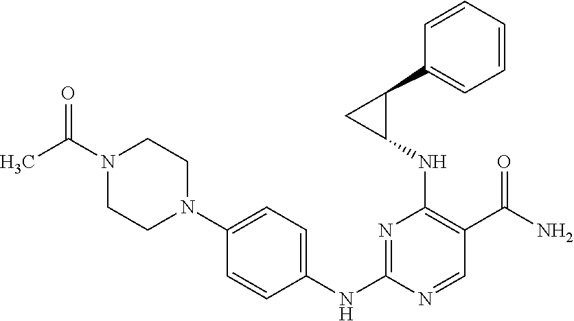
C1=CC(NC2=NC(NC3C(C4=CC=CC=C4)C3)=C(C(N)=O)C=N2)=CC=C1N1CCN(C(=O)C)CC1
